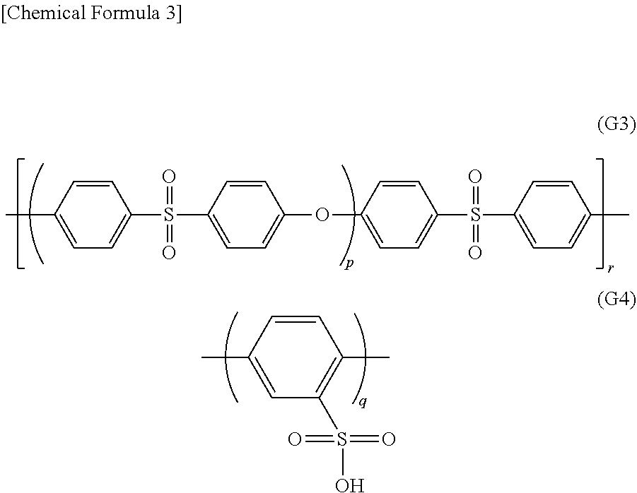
C1=CC(C)=CC=C1S(C1=CC=C(OC2=CC=C(S(C3=CC=C(C)C=C3)(=O)=O)C=C2)C=C1)(=O)=O.C1=CC(C)=CC(S(O)(=O)=O)=C1C
